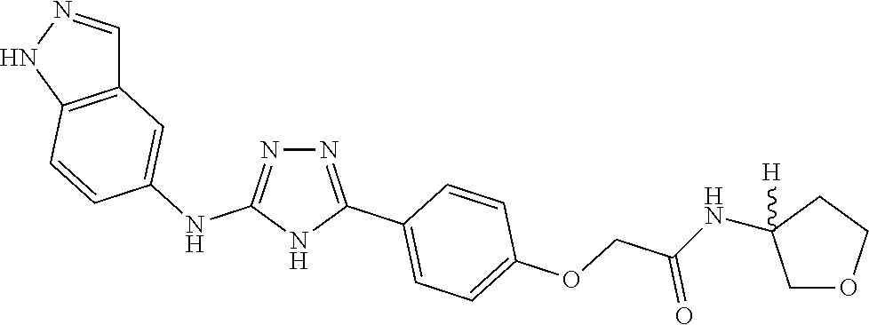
N1=C(NC2=CC3=C(C=C2)NN=C3)NC(C2=CC=C(OCC(NC3([H])COCC3)=O)C=C2)=N1
